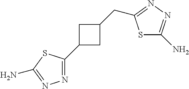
NC1=NN=C(C2CC(CC3=NN=C(N)S3)C2)S1
